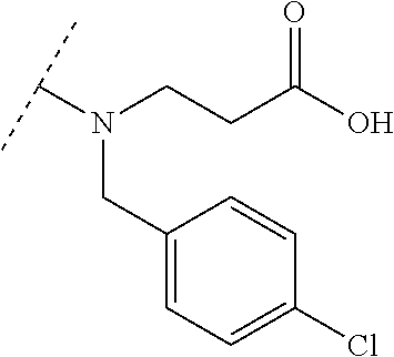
C(CC(O)=O)N(C(C)C)CC1=CC=C(Cl)C=C1
